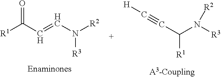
[R1]C(C=CN([R2])[R3])=O.C([R1])(C#C[H])N([R3])[R2]
